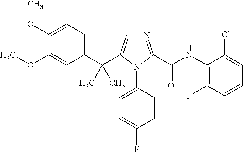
C1(C(C2=CN=C(C(NC3=C(F)C=CC=C3Cl)=O)N2C2=CC=C(F)C=C2)(C)C)=CC=C(OC)C(OC)=C1
